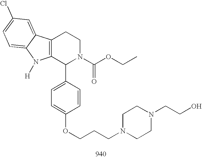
C12=C(C(C3=CC=C(OCCCN4CCN(CCO)CC4)C=C3)N(C(OCC)=O)CC1)N([H])C1=CC=C(Cl)C=C21
